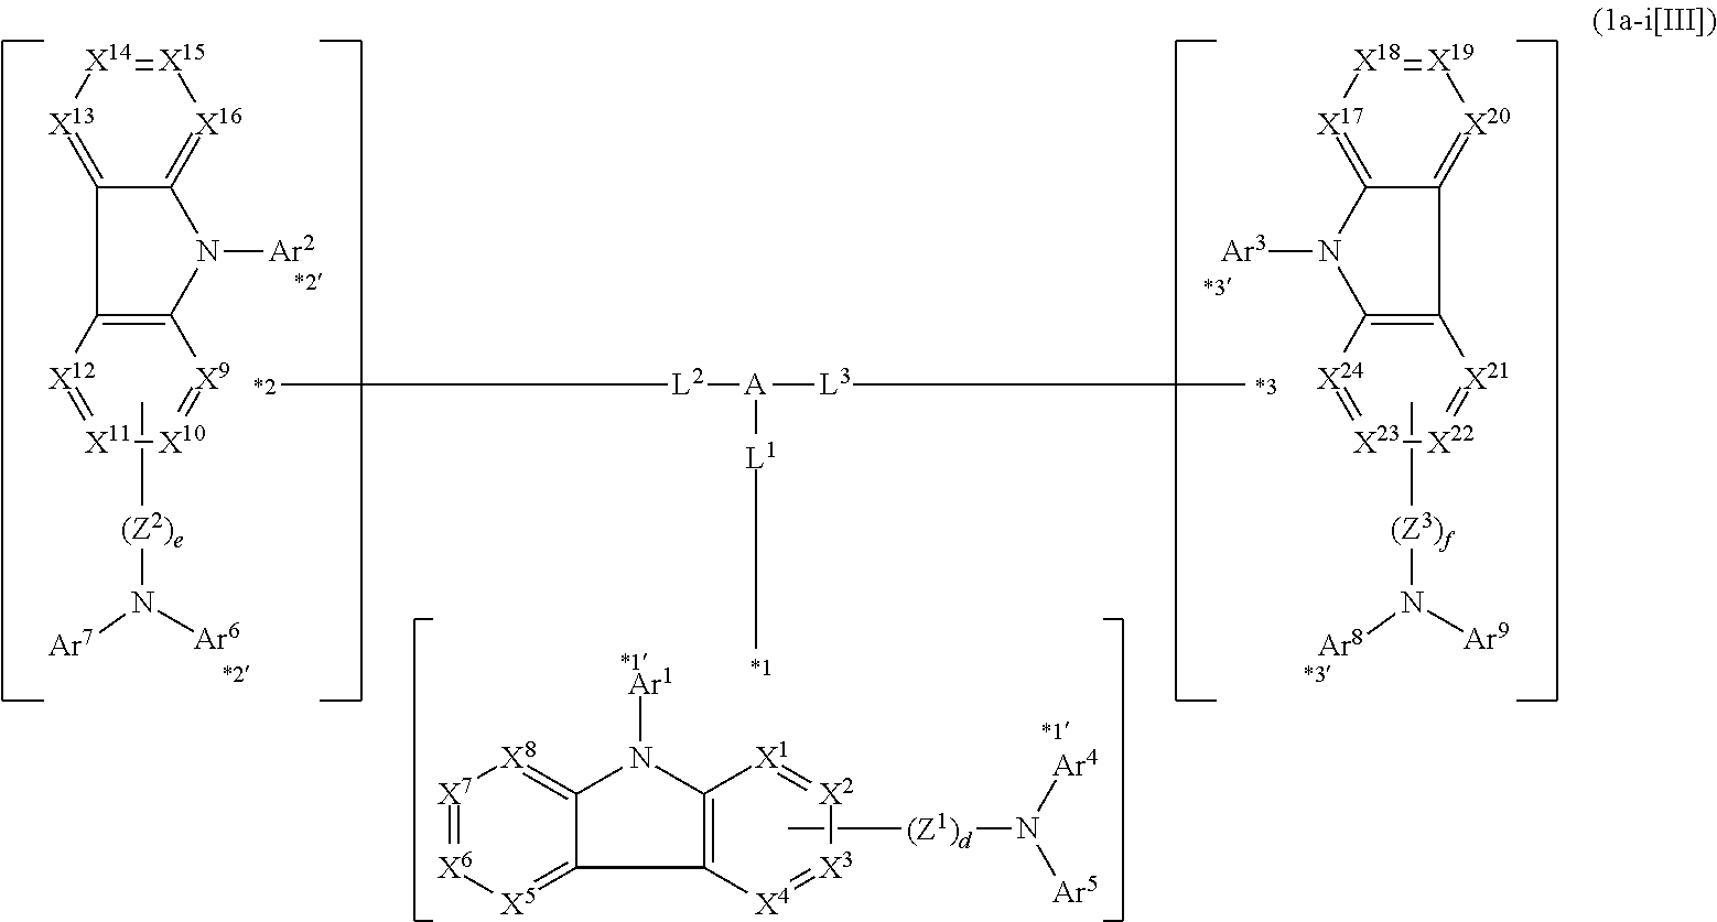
[X18]1=[X19][X20]=C2C(=[X17]1)N([Ar3])C1=C2[X21]=[X22][X23]=[X24]1.C[(Z3)f]N([Ar9])[Ar8].[X15]1=[X14][X13]=C2C(=[X16]1)N([Ar2])C1=C2[X12]=[X11][X10]=[X9]1.C[(Z2)e]N([Ar6])[Ar7].[X7]1=[X6][X5]=C2C(=[X8]1)N([Ar1])C1=C2[X4]=[X3][X2]=[X1]1.C[(Z1)d]N([Ar4])[Ar5].C[L2][A]([L3]C)[L1]C
